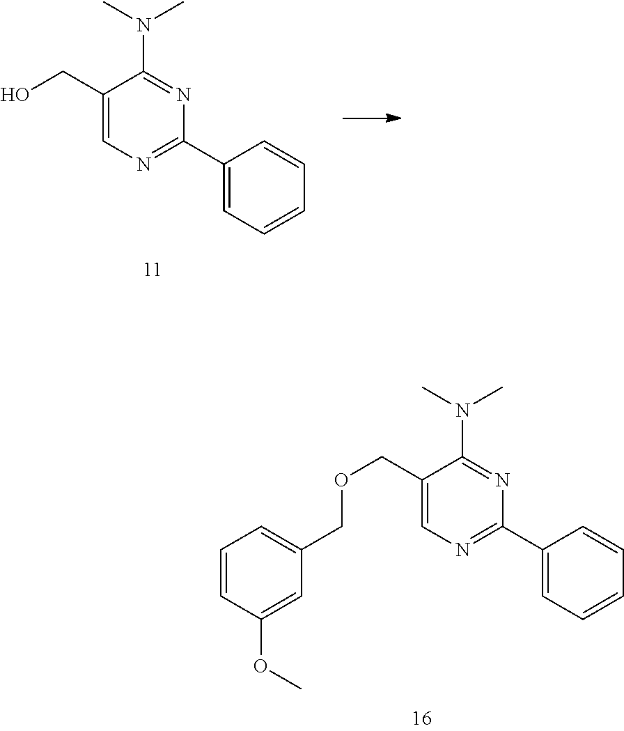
C1(CO)=CN=C(C2=CC=CC=C2)N=C1N(C)C.C1(COCC2=CC=CC(OC)=C2)=CN=C(C2=CC=CC=C2)N=C1N(C)C
